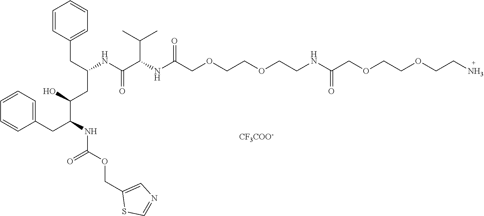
C1(CC(NC(=O)OCC2=CN=CS2)C(O)CC(CC2=CC=CC=C2)NC(C(NC(COCCOCCNC(COCCOCCN)=O)=O)C(C)C)=O)=CC=CC=C1.[CF3COO-]
